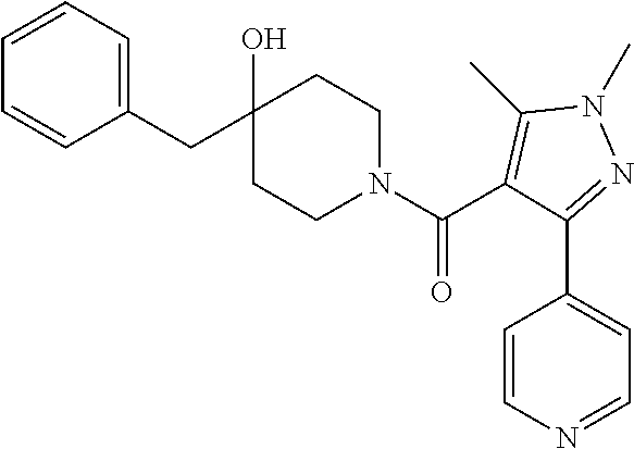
C1(CC2(O)CCN(C(=O)C3=C(C)N(C)N=C3C3=CC=NC=C3)CC2)=CC=CC=C1
